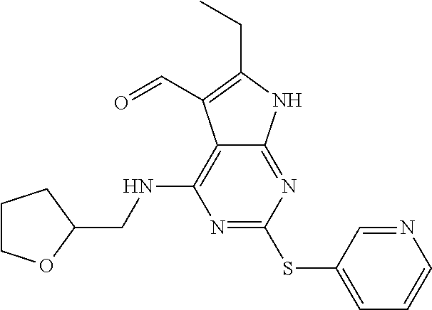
N1=C(SC2=CC=CN=C2)N=C2C(=C1NCC1CCCO1)C(C=O)=C(CC)N2
